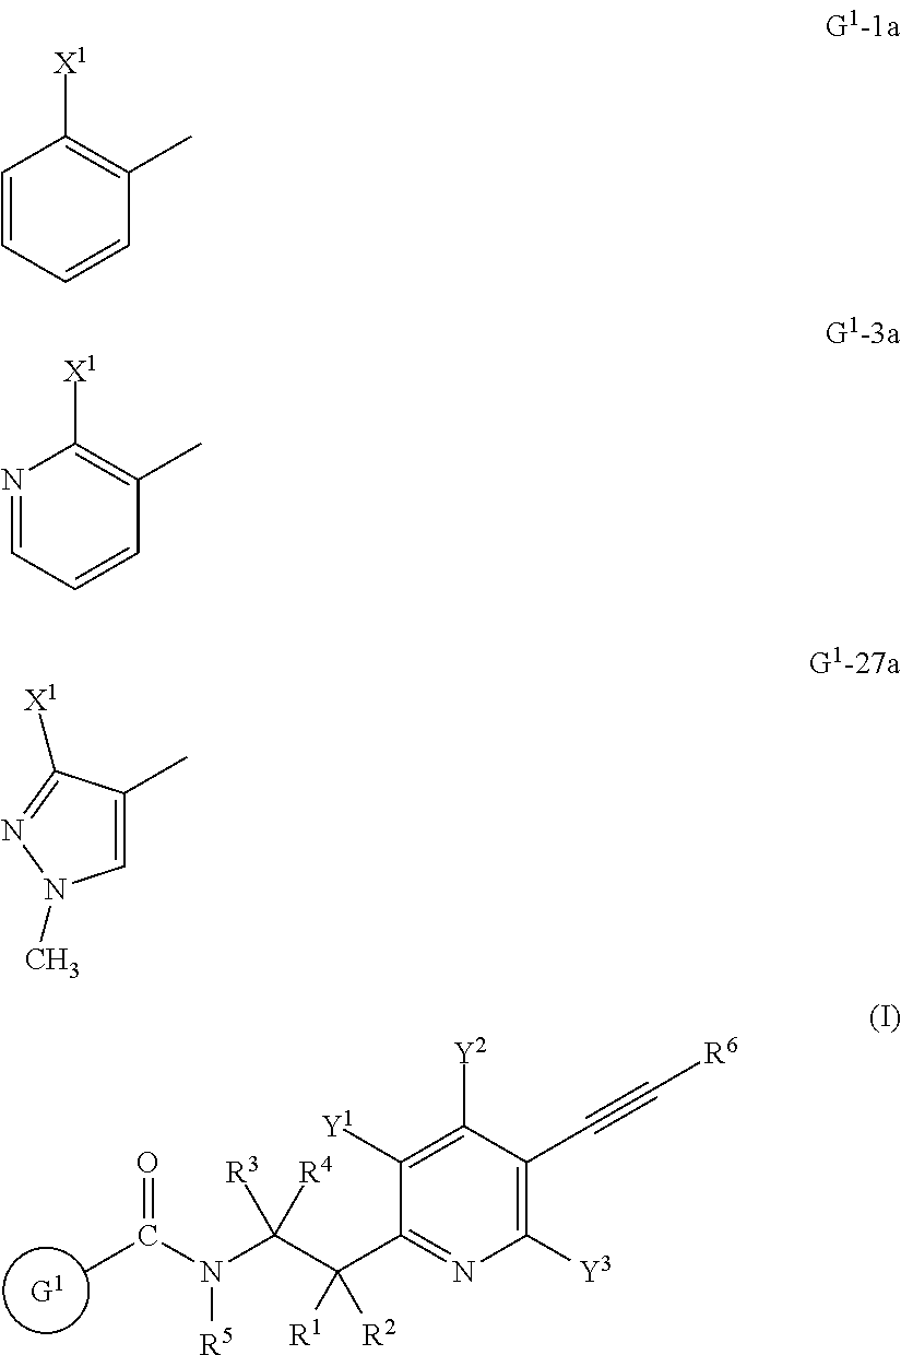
CC(N(C(C(C1=NC([Y3])=C(C#C[R6])C([Y2])=C1[Y1])([R2])[R1])([R4])[R3])[R5])=O.C1=CC=CC(C)=C1[X1].N1=CC=CC(C)=C1[X1].C1=C(C)C([X1])=NN1C
